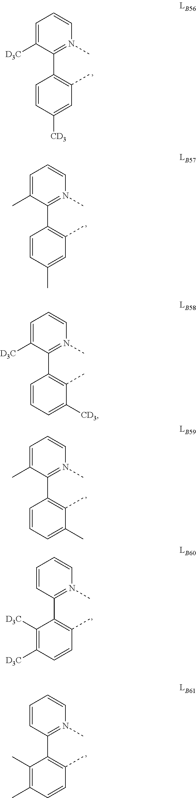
C1=C([D3C])C(C2=C(C)C([CD3])=CC=C2)=N(C)C=C1.C1=C([D3C])C(C2=C(C)C=C([CD3])C=C2)=N(C)C=C1.C1=C(C)C(C2=C(C)C(C)=CC=C2)=N(C)C=C1.C1=CC(C2=C(C)C=CC([D3C])=C2[D3C])=N(C)C=C1.C1=CC(C2=C(C)C=CC(C)=C2C)=N(C)C=C1.C1=C(C)C(C2=C(C)C=C(C)C=C2)=N(C)C=C1
